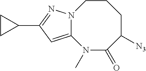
C12=CC(C3CC3)=NN1CCCC([N3])C(=O)N2C
